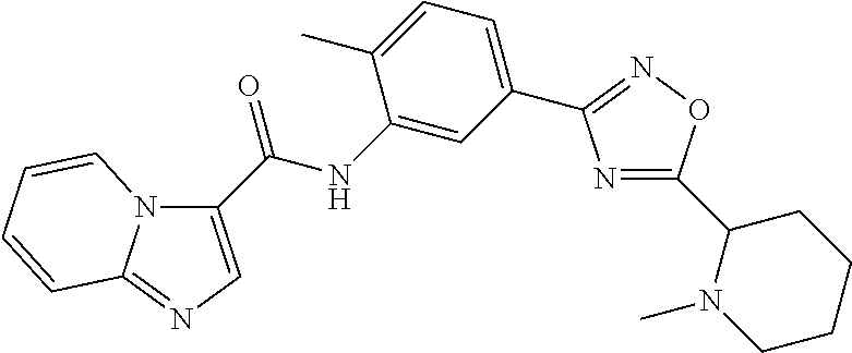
N1=C(C2N(C)CCCC2)ON=C1C1=CC=C(C)C(NC(=O)C2=CN=C3N2C=CC=C3)=C1
